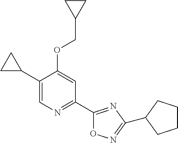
C1(C2CC2)=CN=C(C2=NC(C3CCCC3)=NO2)C=C1OCC1CC1
